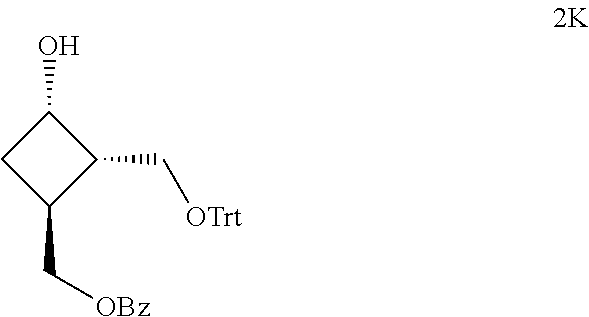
C1(O)CC(C[OBz])C1C[OTrt]
